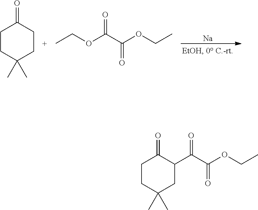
[Na].C1(C)(C)CCC(=O)CC1.CCOC(C(OCC)=O)=O.C1(C)(C)CC(C(C(OCC)=O)=O)C(=O)CC1
